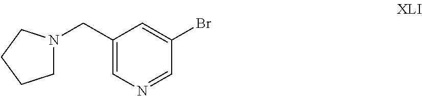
C1=C(CN2CCCC2)C=C(Br)C=N1
